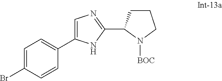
C1=C(Br)C=CC(C2=CN=C(C3CCCN3[BOC])N2)=C1
